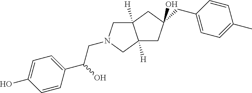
C(C(O)C1=CC=C(O)C=C1)N1CC2([H])C([H])(CC(O)(CC3=CC=C(C)C=C3)C2)C1
